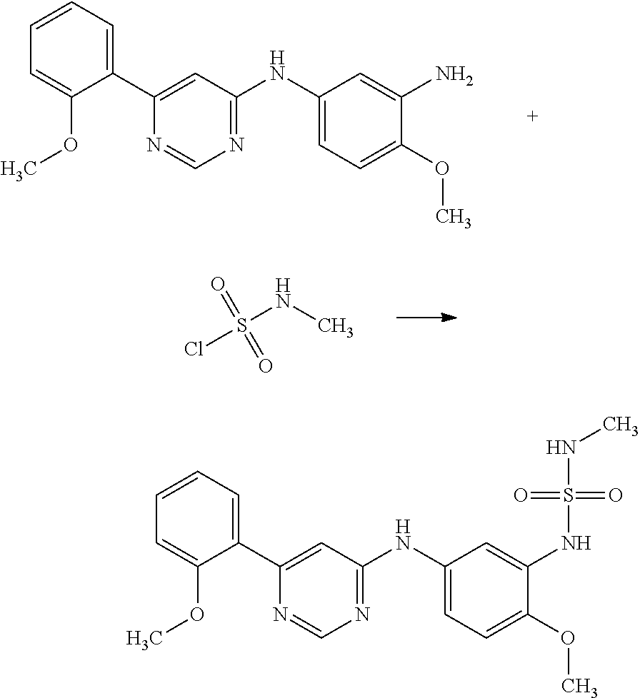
C1=CC=C(C2=CC(NC3=CC=C(OC)C(NS(=O)(=O)NC)=C3)=NC=N2)C(OC)=C1.C1=CC=C(C2=CC(NC3=CC=C(OC)C(N)=C3)=NC=N2)C(OC)=C1.S(Cl)(=O)(NC)=O
